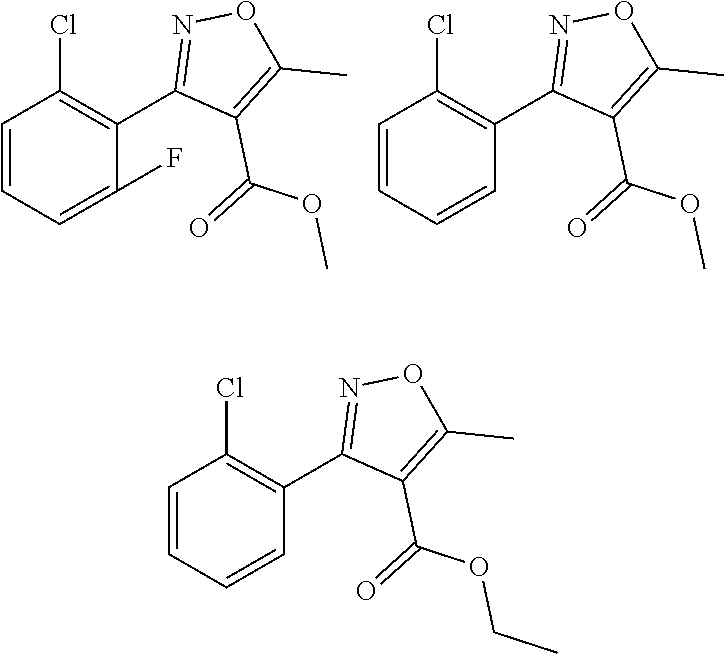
C1=CC=C(F)C(C2=NOC(C)=C2C(=O)OC)=C1Cl.C1=CC=CC(C2=NOC(C)=C2C(=O)OC)=C1Cl.C1=CC=CC(C2=NOC(C)=C2C(=O)OCC)=C1Cl
